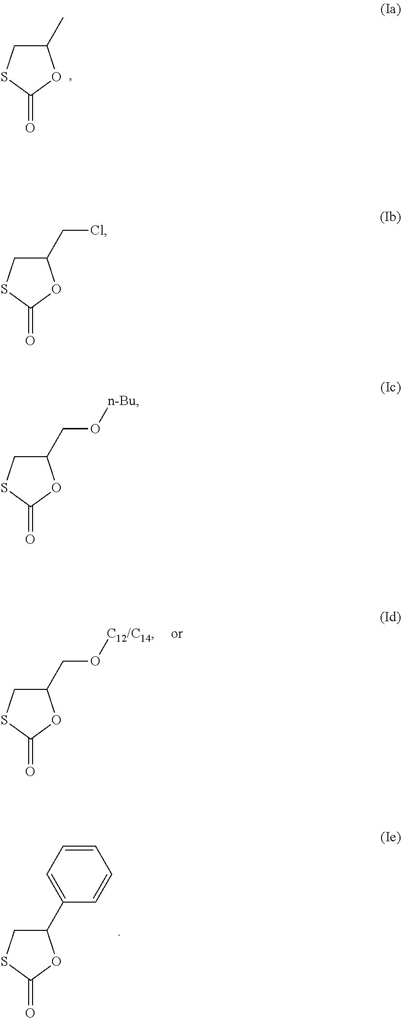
C1(C)CSC(=O)O1.C1(CCl)CSC(=O)O1.C1(CO[n-Bu])CSC(=O)O1.C1(CO[C12/C14])CSC(=O)O1.C1(C2=CC=CC=C2)CSC(=O)O1
